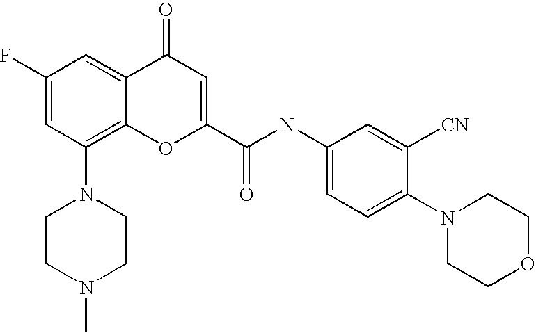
C1(F)=CC(N2CCN(C)CC2)=C2C(=C1)C(=O)C=C(C(=O)NC1=CC=C(N3CCOCC3)C([CN])=C1)O2
